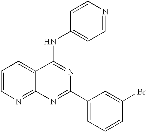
C1=CN=C2C(=C1)C(NC1=CC=NC=C1)=NC(C1=CC=CC(Br)=C1)=N2
